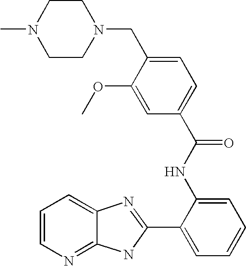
C12=NC=CC=C1N=C(C1=CC=CC=C1NC(=O)C1=CC=C(CN3CCN(C)CC3)C(OC)=C1)N2
